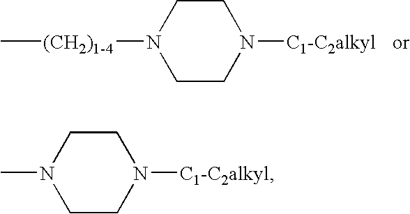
C[(CH2)1-4]N1CCN([C1-C2alkyl])CC1.N1(C)CCN([C1-C2alkyl])CC1
